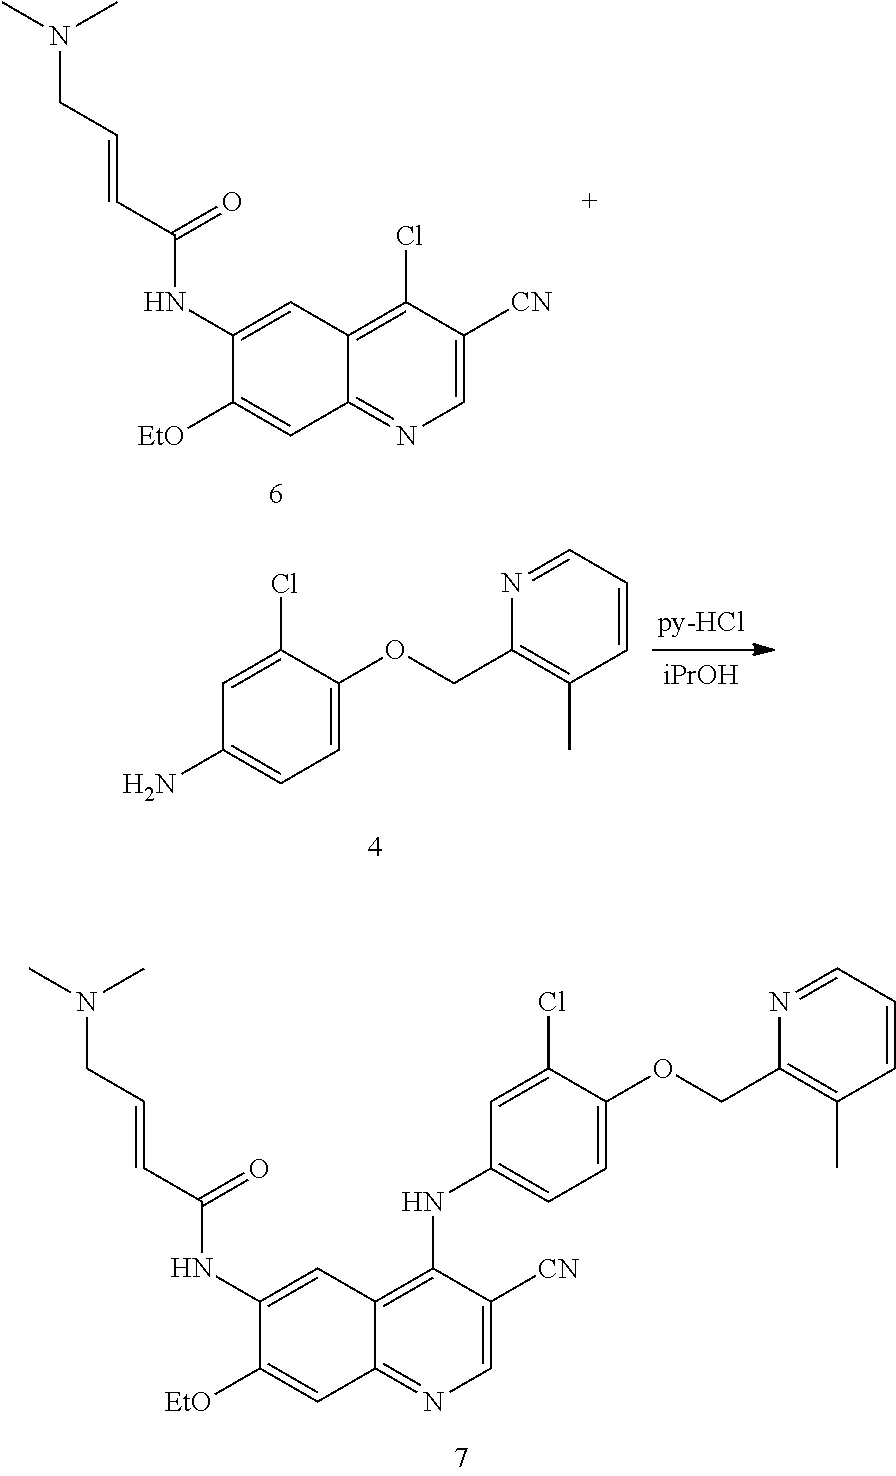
C(=CC(=O)NC1=CC2=C(Cl)C([CN])=CN=C2C=C1[EtO])CN(C)C.C1=C(OCC2=C(C)C=CC=N2)C(Cl)=CC(N)=C1.[iPrOH].C1=C(OCC2=C(C)C=CC=N2)C(Cl)=CC(NC2=C3C(=NC=C2[CN])C=C([EtO])C(NC(C=CCN(C)C)=O)=C3)=C1
